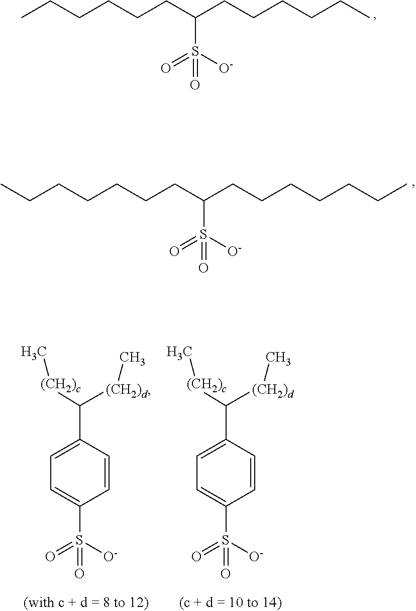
CCCCCCC(CCCCCC)S([O-])(=O)=O.C(CCCCCC(CCCCCCC)S([O-])(=O)=O)C.C1=CC(C([(CH2)c]C)[(CH2)d]C)=CC=C1S([O-])(=O)=O.C1=CC(C([(CH2)c]C)[(CH2)d]C)=CC=C1S([O-])(=O)=O
